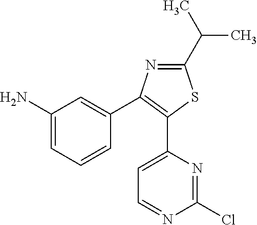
NC1=CC=CC(C2=C(C3=CC=NC(Cl)=N3)SC(C(C)C)=N2)=C1
